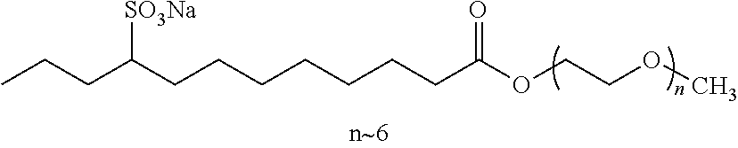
C(CC)C(CCCCCCCC(OCCOC)=O)[SO3Na]
